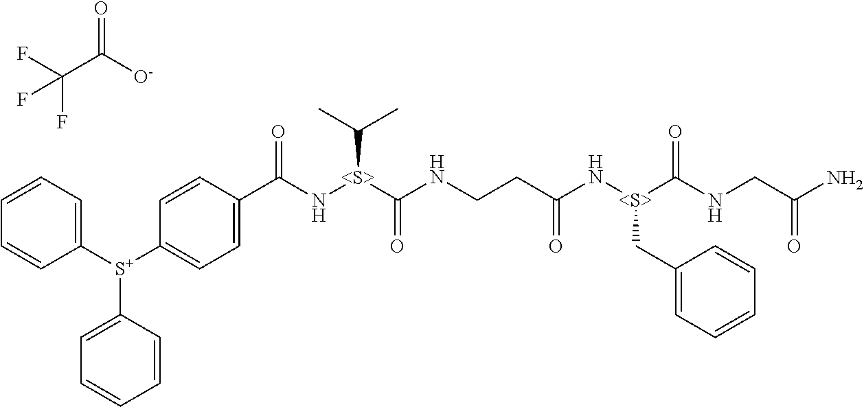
C1=CC([S+](C2=CC=C(C(N[<S>](C(NCCC(N[<S>](C(NCC(N)=O)=O)CC3=CC=CC=C3)=O)=O)C(C)C)=O)C=C2)C2=CC=CC=C2)=CC=C1.C(F)(F)(C([O-])=O)F
